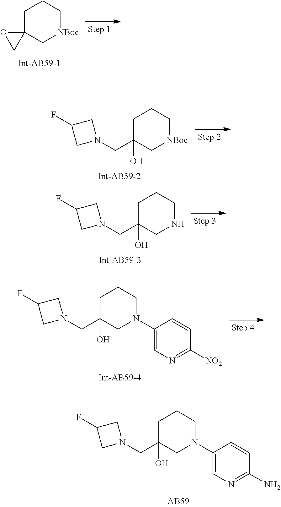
C1C(CN2CC(F)C2)(O)CN(C2=CN=C(N)C=C2)CC1.C1C2(C[NBoc]CC1)OC2.C1C(CN2CC(F)C2)(O)C[NBoc]CC1.C1C(CN2CC(F)C2)(O)CNCC1.C1C(CN2CC(F)C2)(O)CN(C2=CN=C([NO2])C=C2)CC1
